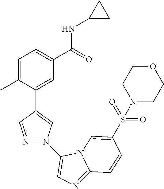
C1=C(C)C(C2=CN(C3=CN=C4N3C=C(S(=O)(=O)N3CCOCC3)C=C4)N=C2)=CC(C(=O)NC2CC2)=C1
